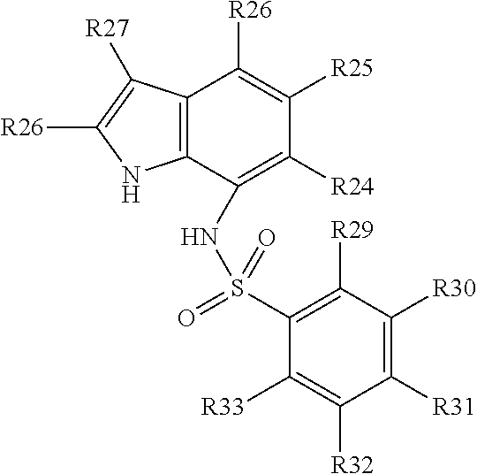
C12=C(C([R26])=C([R25])C([R24])=C1NS(C1=C([R29])C([R30])=C([R31])C([R32])=C1[R33])(=O)=O)C([R27])=C([R26])N2
